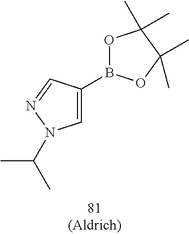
O1B(C2=CN(C(C)C)N=C2)OC(C)(C)C1(C)C
